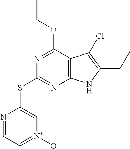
C12=C(C(OCC)=NC(SC3=C[N+](O)=CC=N3)=N1)C(Cl)=C(CC)N2
